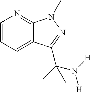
C12=CC=CN=C1N(C)N=C2C(C)(N([H])[H])C
